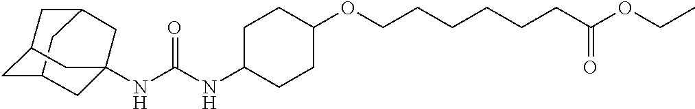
C12CC3CC(C1)CC(NC(NC1CCC(OCCCCCCC(OCC)=O)CC1)=O)(C3)C2
